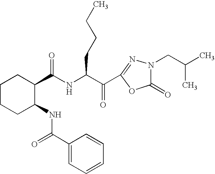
C1CCC(NC(C2=CC=CC=C2)=O)C(C(NC(C(=O)C2=NN(CC(C)C)C(=O)O2)CCCC)=O)C1
